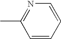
C1=CC=CN=C1C
